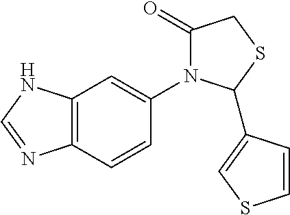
C12=C(C=CC(N3C(=O)CSC3C3=CSC=C3)=C1)N=CN2
